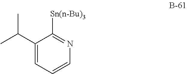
C1(C(C)C)=CC=CN=C1[Sn(n-Bu)3]
